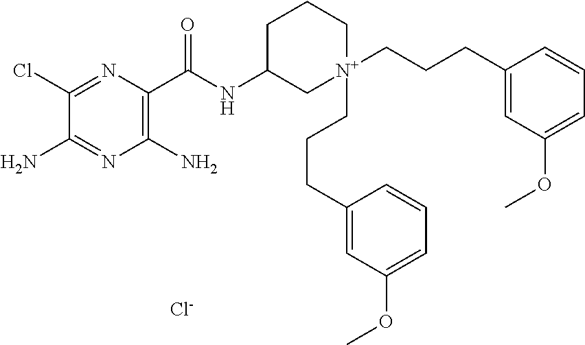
[Cl-].C1(Cl)=NC(C(NC2C[N+](CCCC3=CC(OC)=CC=C3)(CCCC3=CC(OC)=CC=C3)CCC2)=O)=C(N)N=C1N
